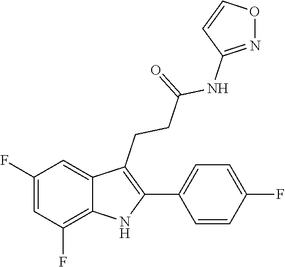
C1=CON=C1NC(CCC1=C(C2=CC=C(F)C=C2)NC2=C(F)C=C(F)C=C12)=O
